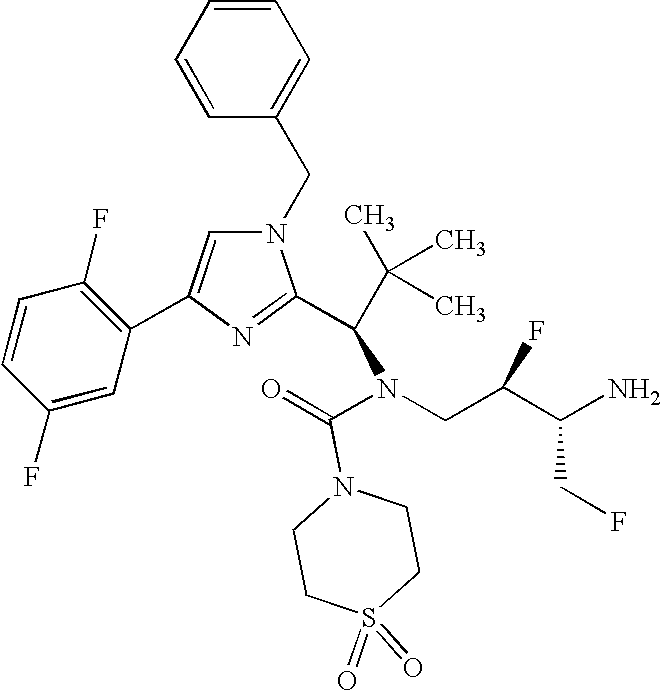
C1=CC(F)=CC(C2=CN(CC3=CC=CC=C3)C(C(C(C)(C)C)N(C(=O)N3CCS(=O)(=O)CC3)CC(C(N)CF)F)=N2)=C1F
